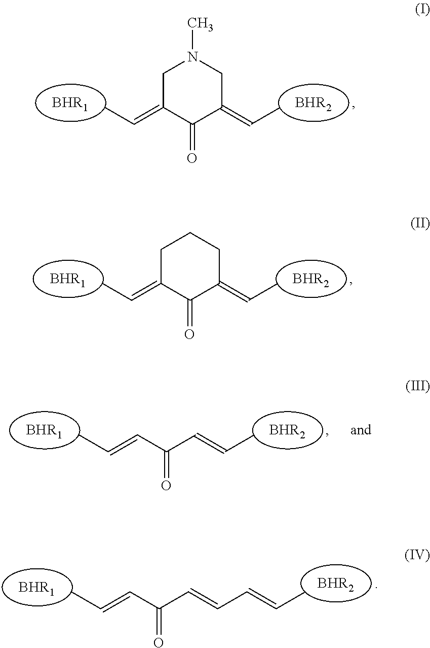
[BHR1].[BHR2].C1C(=CC)C(=O)C(=CC)CN1C.[BHR1].[BHR2].C1C(=CC)C(=O)C(=CC)CC1.[BHR1].[BHR2].C(C(C=CC=CC)=O)=CC.[BHR1].[BHR2].C(C(C=CC)=O)=CC
